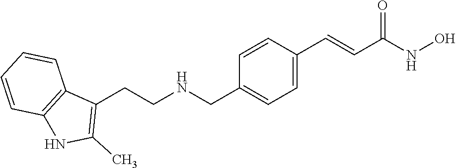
C(C1=C(C)NC2=C1C=CC=C2)CNCC1=CC=C(C=CC(NO)=O)C=C1
